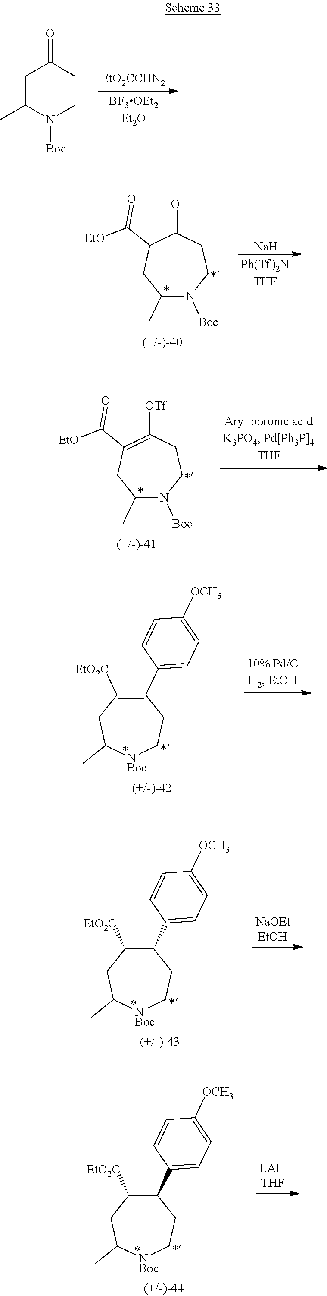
C1C(C)N([Boc])CCC1=O.[Na].C1(C)N([Boc])CCC(=O)C(C(=O)[EtO])C1.C1(C)N([Boc])CCC([OTf])=C(C(=O)[EtO])C1.C1(C2=CC=C([OCH3])C=C2)=C([EtO2C])CC(C)[NBoc]CC1.C1(C2=CC=C([OCH3])C=C2)C([EtO2C])CC(C)[NBoc]CC1.C1(C2=CC=C([OCH3])C=C2)C([EtO2C])CC(C)[NBoc]CC1
